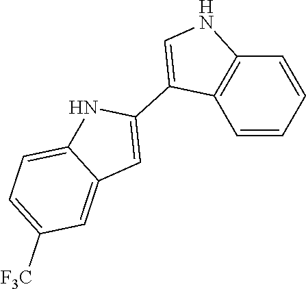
C1=CC=CC2=C1C(C1=CC3=CC([F3C])=CC=C3N1)=CN2
